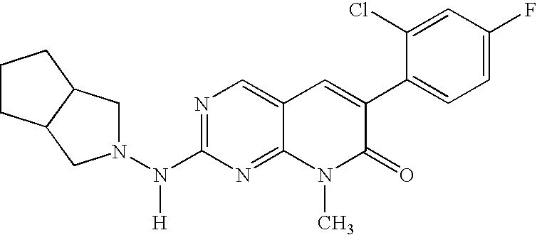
N1=C(N(N2CC3C(C2)CCC3)[H])N=C2C(=C1)C=C(C1=CC=C(F)C=C1Cl)C(=O)N2C
